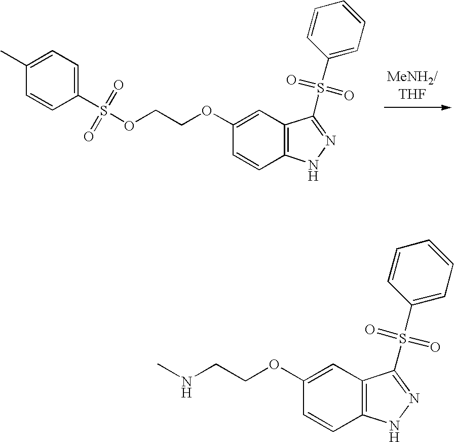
C1(S(OCCOC2=CC3=C(C=C2)NN=C3S(C2=CC=CC=C2)(=O)=O)(=O)=O)=CC=C(C)C=C1.N(CCOC1=CC2=C(C=C1)NN=C2S(C1=CC=CC=C1)(=O)=O)C
